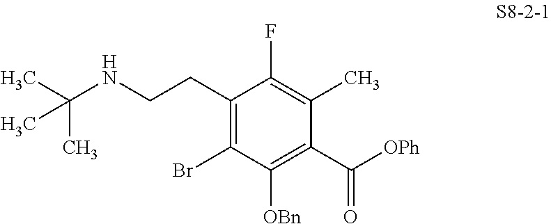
C(NCCC1=C(Br)C([OBn])=C(C([OPh])=O)C(C)=C1F)(C)(C)C
